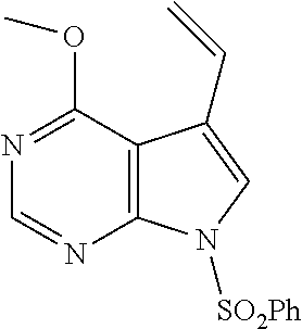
C12=C(C(OC)=NC=N1)C(C=C)=CN2[SO2Ph]
